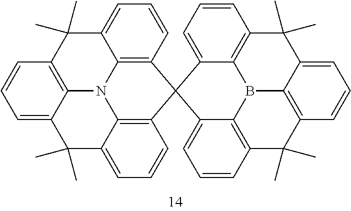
C1=C2C3=C(C=C1)C(C)(C)C1=CC=CC4=C1N3C1=C(C43C4=CC=CC5=C4B4C6=C(C=CC=C36)C(C)(C)C3=CC=CC(=C43)C5(C)C)C=CC=C1C2(C)C
